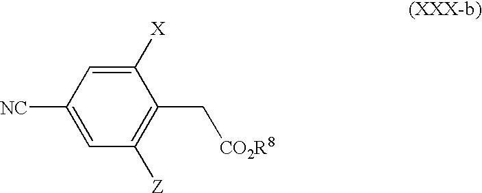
C1([X])=CC([NC])=CC([Z])=C1C[CO2R8]
